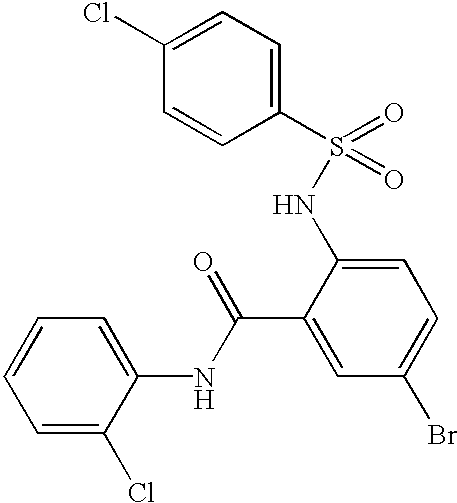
C1(S(=O)(=O)NC2=CC=C(Br)C=C2C(=O)NC2=CC=CC=C2Cl)=CC=C(Cl)C=C1
